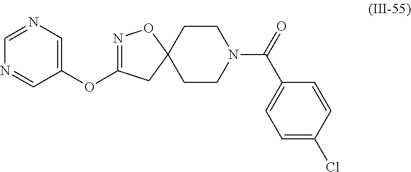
C1CC2(CCN1C(C1=CC=C(Cl)C=C1)=O)ON=C(OC1=CN=CN=C1)C2
